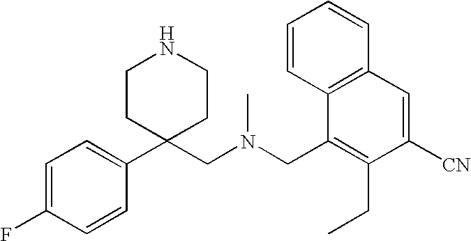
C1(C2(CN(CC3=C(CC)C([CN])=CC4=C3C=CC=C4)C)CCNCC2)=CC=C(F)C=C1
